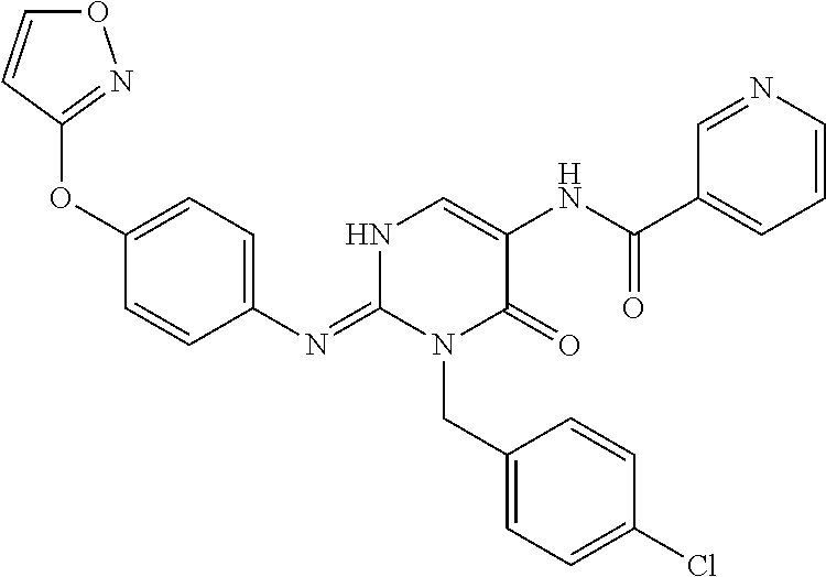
C1(N=C2N(CC3=CC=C(Cl)C=C3)C(=O)C(NC(C3=CC=CN=C3)=O)=CN2)=CC=C(OC2=NOC=C2)C=C1
